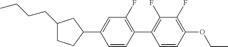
C1(CCCC)CCC(C2=CC(F)=C(C3=C(F)C(F)=C(OCC)C=C3)C=C2)C1
